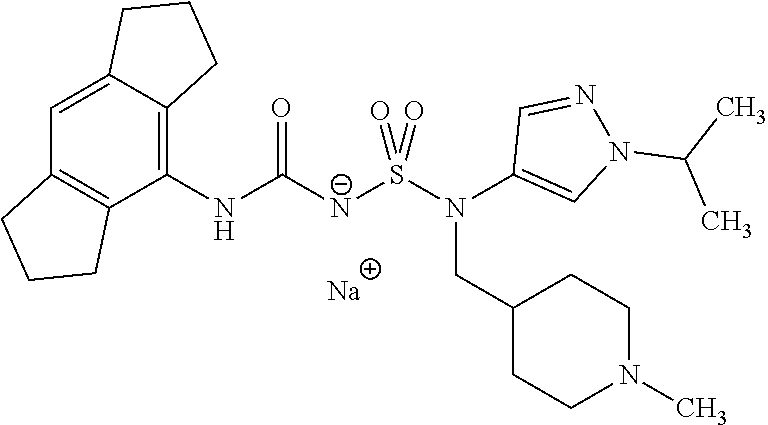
C1(NC([N-]S(N(C2=CN(C(C)C)N=C2)CC2CCN(C)CC2)(=O)=O)=O)=C2C(=CC3=C1CCC3)CCC2.[Na]
